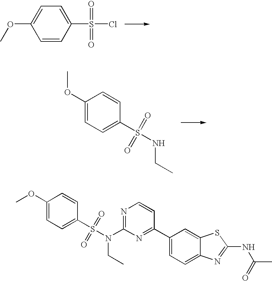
C1=CC(S(Cl)(=O)=O)=CC=C1OC.C1(OC)=CC=C(S(NCC)(=O)=O)C=C1.C1(OC)=CC=C(S(N(CC)C2=NC=CC(C3=CC=C4C(=C3)SC(NC(C)=O)=N4)=N2)(=O)=O)C=C1
